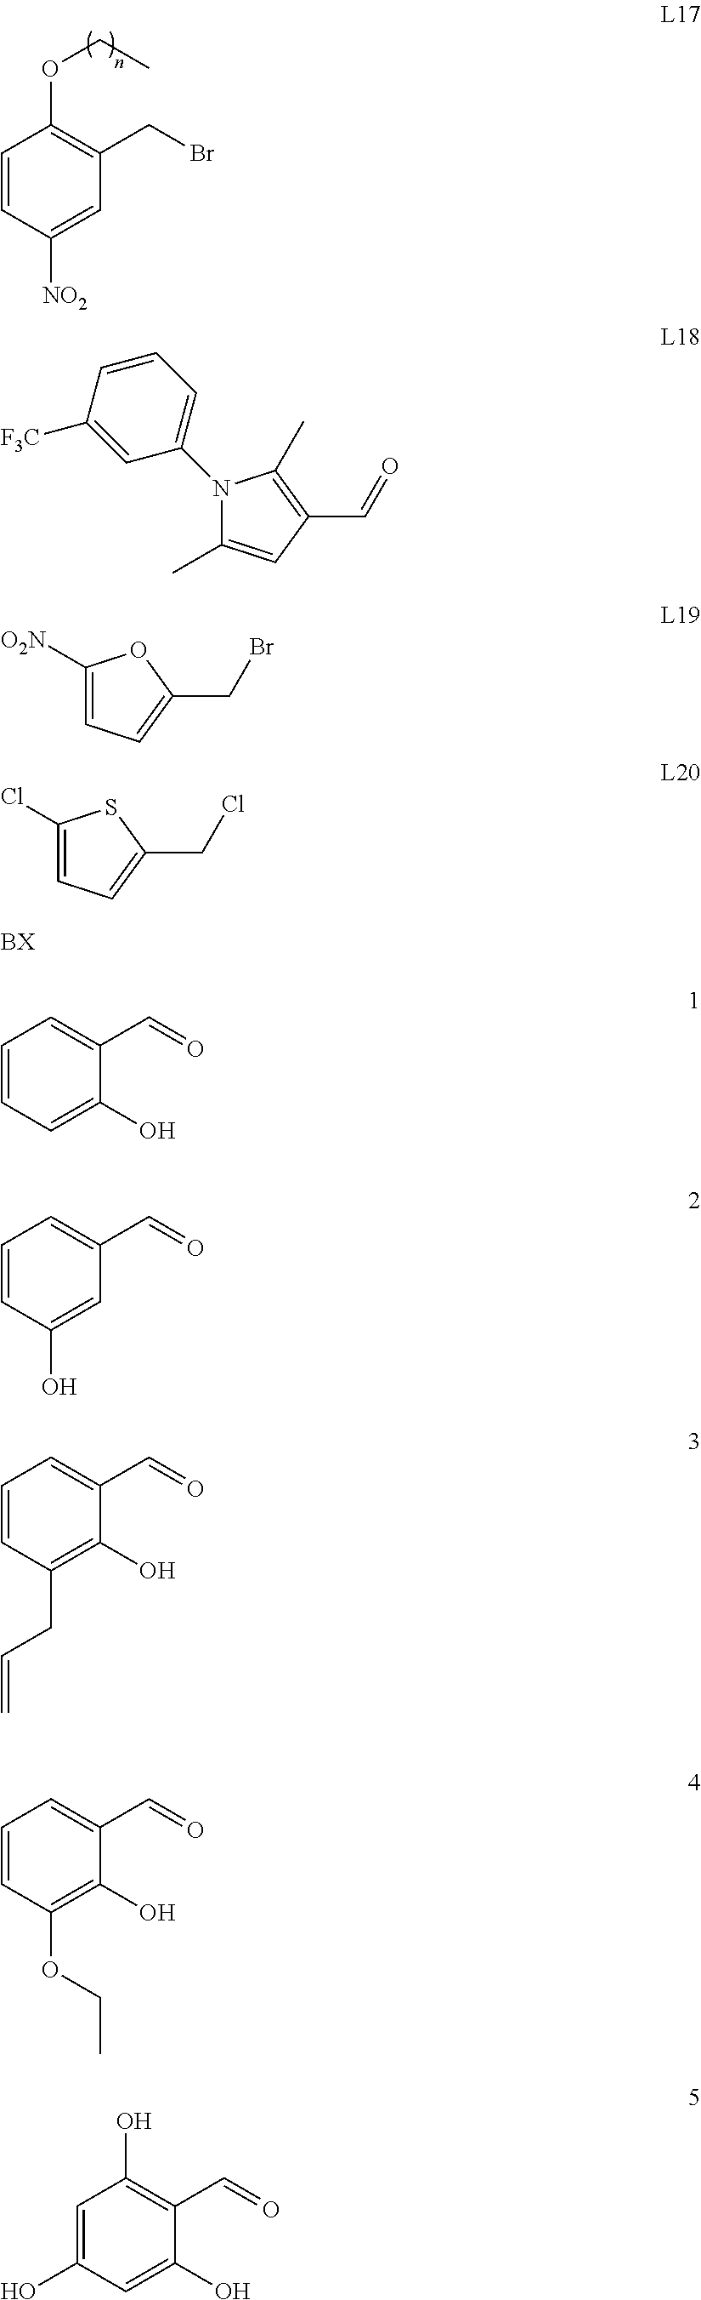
C1=CC([NO2])=CC(CBr)=C1OCC.N1(C2=CC=CC([F3C])=C2)C(C)=CC(C=O)=C1C.C1([O2N])=CC=C(CBr)O1.C1(Cl)=CC=C(CCl)S1.C1=CC=C(O)C(C=O)=C1.C1=CC(O)=CC(C=O)=C1.C1=CC(CC=C)=C(O)C(C=O)=C1.C1=CC(OCC)=C(O)C(C=O)=C1.C1=C(O)C=C(O)C(C=O)=C1O
